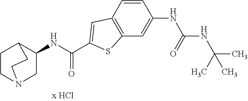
C1CN2CC(NC(=O)C3=CC4=C(C=C(NC(NC(C)(C)C)=O)C=C4)S3)C1CC2
